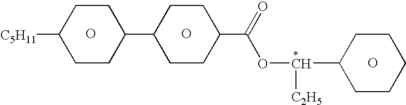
O.O.O.C1(C2CCC([C5H11])CC2)CCC(C(=O)OC([C2H5])C2CCCCC2)CC1
